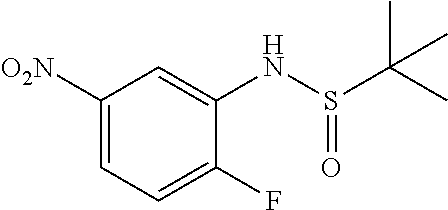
C1([O2N])=CC=C(F)C(NS(C(C)(C)C)=O)=C1
